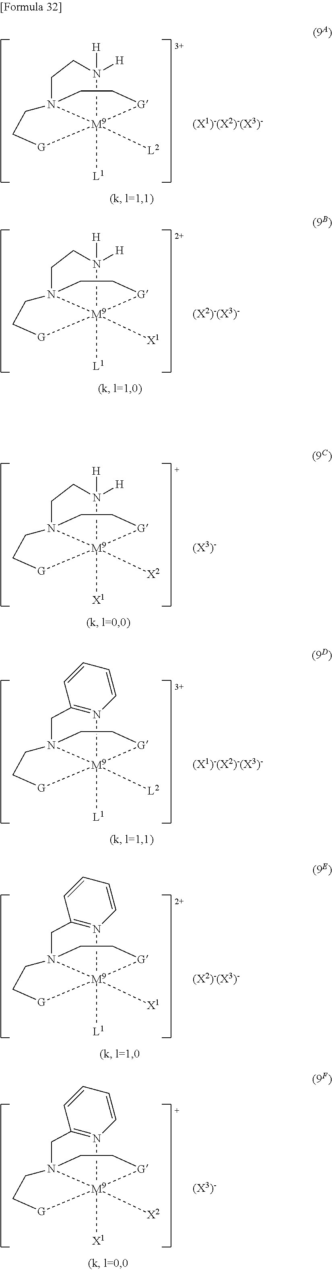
[L1][M9]123([L2])N(CC[G]1)(CC[G]2)CCN3([H])[H].[L1][M9]123([X1])N(CC[G]1)(CC[G]2)CCN3([H])[H].[X1][M9]123([X2])N(CC[G]1)(CC[G]2)CCN3([H])[H].[L1][M9]123([L2])N(CC[G]1)(CC[G]2)CC1=N3C=CC=C1.[X1][M9]123([X2])N(CC[G]1)(CC[G]2)CC1=N3C=CC=C1.[L1][M9]123([X1])N(CC[G]1)(CC[G]2)CC1=N3C=CC=C1
